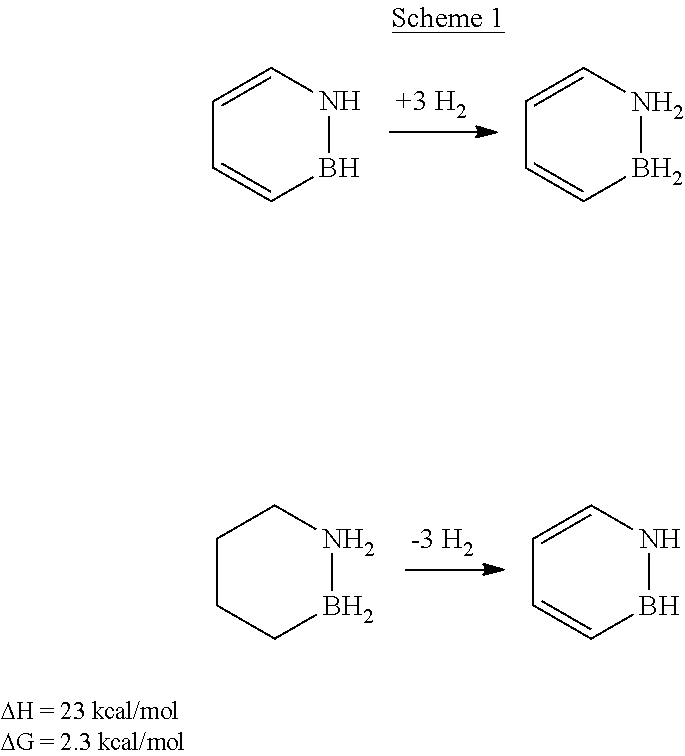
B1NC=CC=C1.B1NC=CC=C1.B1NCCCC1.B1NC=CC=C1
